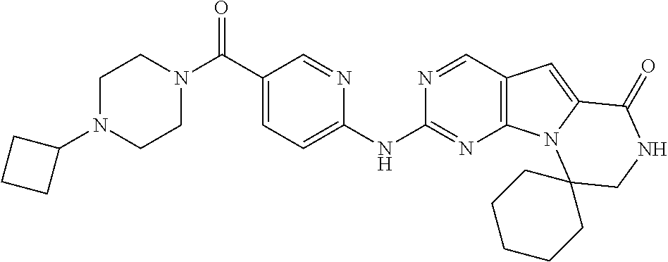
N1(C(=O)C2=CC=C(NC3=NC4=C(C=N3)C=C3N4C4(CNC3=O)CCCCC4)N=C2)CCN(C2CCC2)CC1
